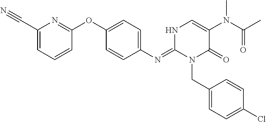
C1(OC2=NC(C#N)=CC=C2)=CC=C(N=C2N(CC3=CC=C(Cl)C=C3)C(=O)C(N(C(C)=O)C)=CN2)C=C1
